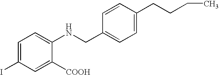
C1=C(I)C=C([COOH])C(NCC2=CC=C(CCCC)C=C2)=C1
